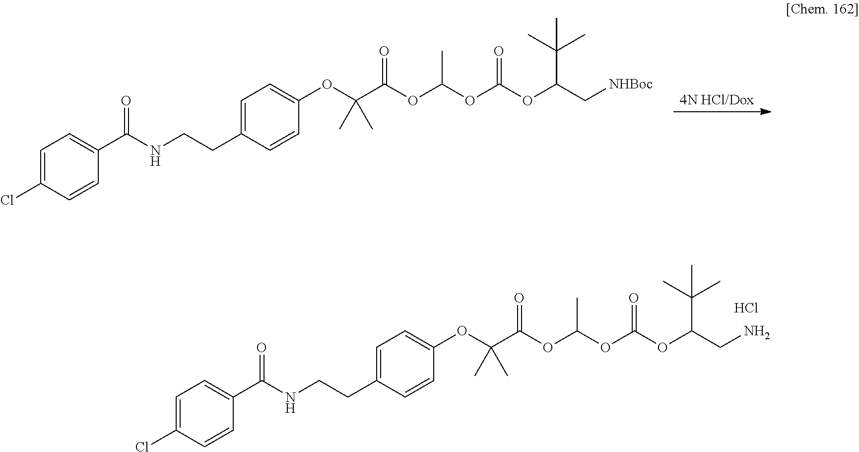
[4N HCl/Dox].C1=C(Cl)C=CC(C(NCCC2=CC=C(OC(C(=O)OC(OC(OC(C[NHBoc])C(C)(C)C)=O)C)(C)C)C=C2)=O)=C1.C1=C(Cl)C=CC(C(NCCC2=CC=C(OC(C(=O)OC(OC(OC(CN)C(C)(C)C)=O)C)(C)C)C=C2)=O)=C1.Cl
